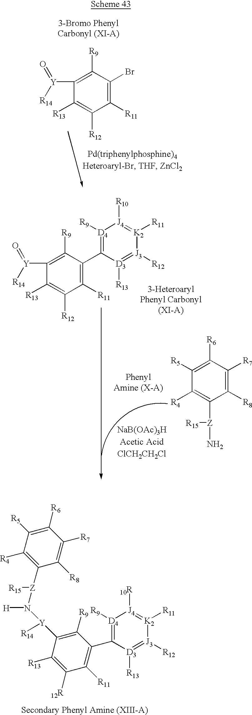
C1([R4])=C([Z](N([Y](C2=C([R9])C(C3=[D4]([R9])[J4]([10R])=[K2]([R11])[J3]([R12])=[D3]3[R13])=C([R11])C([12R])=C2[R13])[R14])[H])[R15])C([R8])=C([R7])C([R6])=C1[R5].[R12]C1=C([R13])C([Y](=O)[R14])=C([R9])C(Br)=C1[R11].[Y](C1=C([R9])C(C2=[D4]([R9])[J4]([R10])=[K2]([R11])[J3]([R12])=[D3]2[R13])=C([R11])C([R12])=C1[R13])([R14])=O.N[Z](C1=C([R4])C([R5])=C([R6])C([R7])=C1[R8])[R15]
